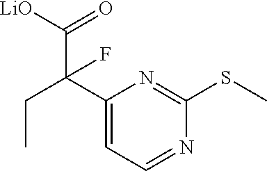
C1(C(C(=O)[LiO])(CC)F)=CC=NC(SC)=N1
